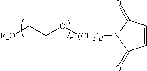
[R4O]CCO[(CH2)n]N1C(=O)C=CC1=O
